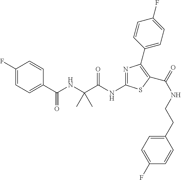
N(C(C(NC(C1=CC=C(F)C=C1)=O)(C)C)=O)C1=NC(C2=CC=C(F)C=C2)=C(C(NCCC2=CC=C(F)C=C2)=O)S1
